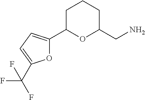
C1CCC(CN)OC1C1=CC=C(C(F)(F)F)O1
